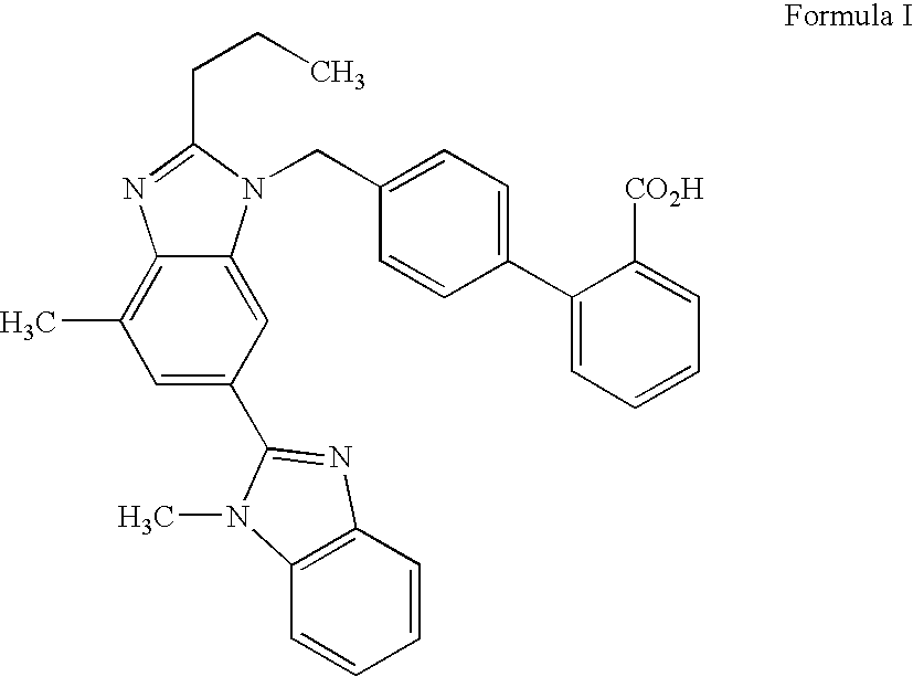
C1=C(C2=NC3=C(C=CC=C3)N2C)C=C2C(=C1C)N=C(CCC)N2CC1=CC=C(C2=CC=CC=C2[CO2H])C=C1
